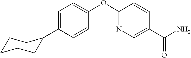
C1=C(C2CCCCC2)C=CC(OC2=NC=C(C(N)=O)C=C2)=C1
